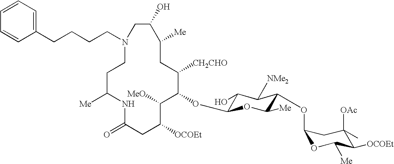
N1(CCCCC2=CC=CC=C2)CCC([Me])NC(=O)CC([OCOEt])C([MeO])C(OC2C(O)C([NMe2])C(OC3OC([Me])C([OCOEt])C([OAc])(C)C3)C([Me])O2)C([CH2CHO])CC([Me])C(O)C1
